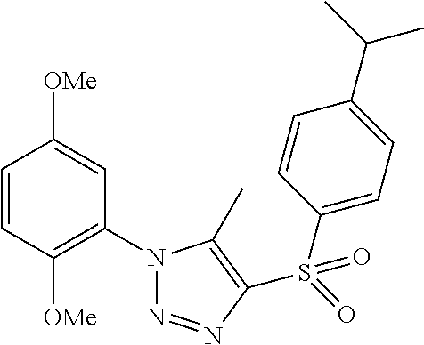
C1=CC([OMe])=C(N2N=NC(S(=O)(C3=CC=C(C(C)C)C=C3)=O)=C2C)C=C1[OMe]
